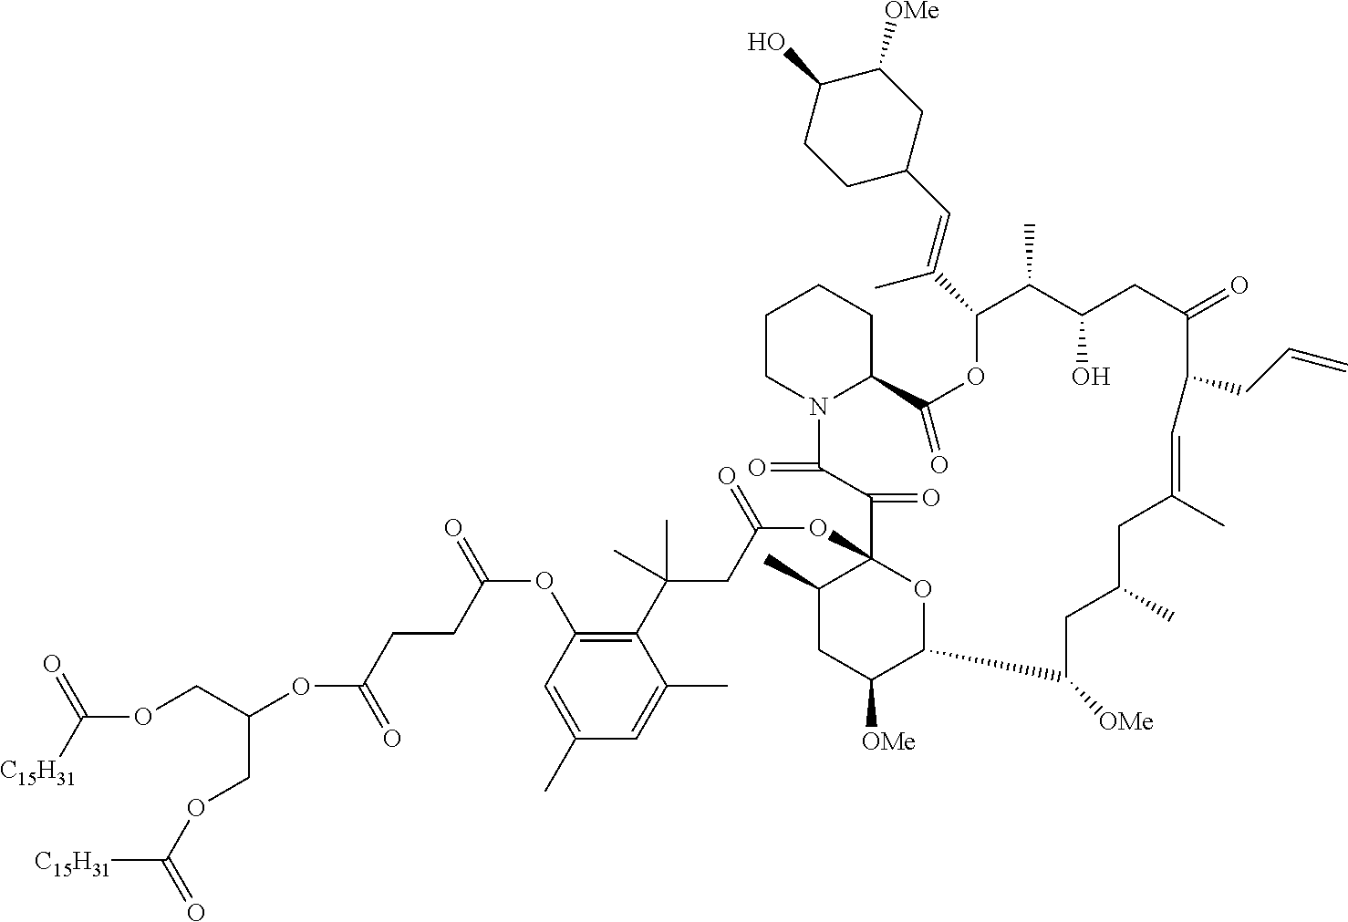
C1CN2C(CC1)C(=O)OC(C(=CC1CCC(O)C([OMe])C1)C)C(C)C(O)CC(=O)C(CC=C)C=C(C)CC(C)CC([OMe])C1C([OMe])CC(C)C(OC(CC(C3=C(OC(=O)CCC(OC(COC([C15H31])=O)COC([C15H31])=O)=O)C=C(C)C=C3C)(C)C)=O)(C(=O)C2=O)O1
